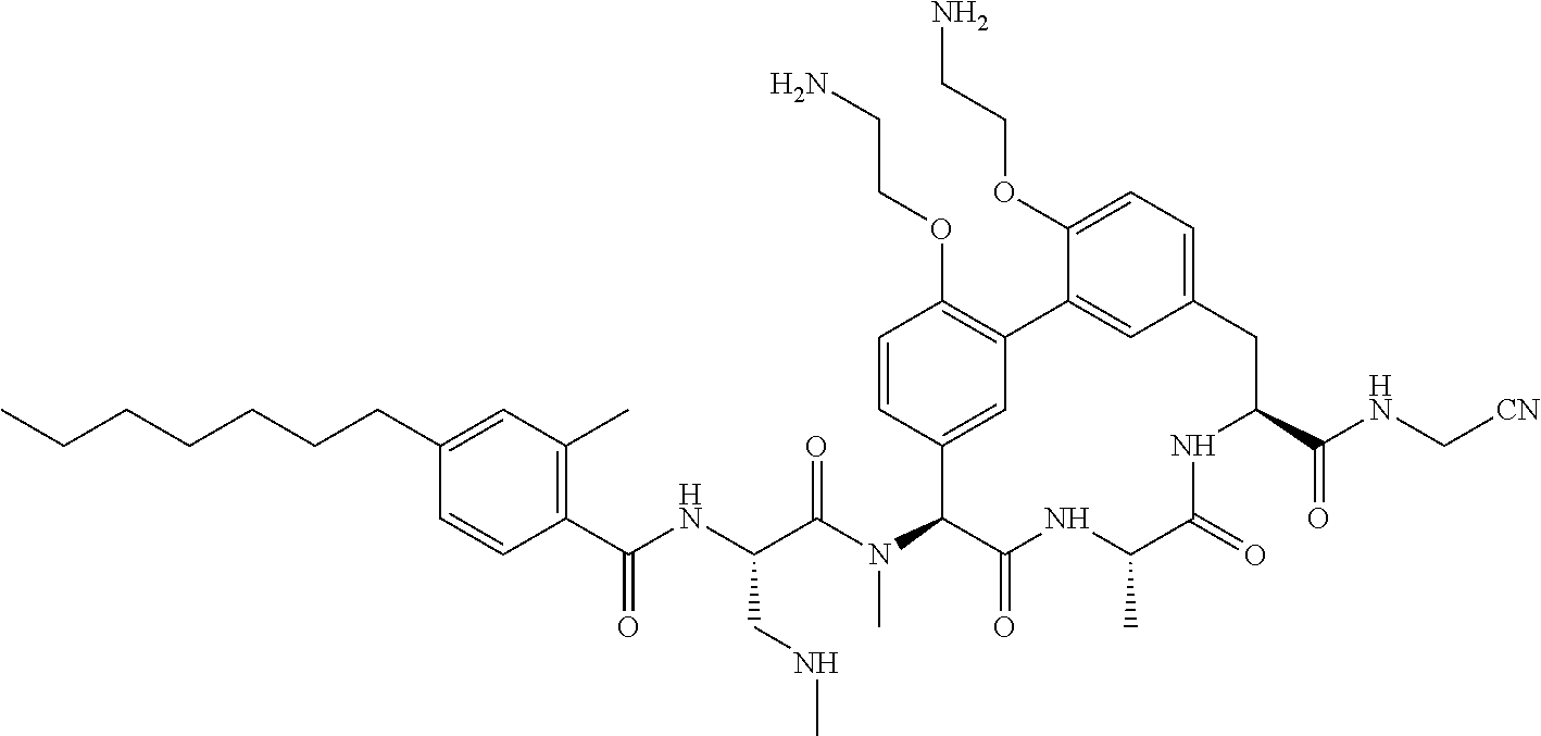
C1(C(NC(C(N(C2C(=O)NC(C)C(=O)NC(C(NC[CN])=O)CC3=CC=C(OCCN)C(=C3)C3=C(OCCN)C=CC2=C3)C)=O)CNC)=O)=C(C)C=C(CCCCCCC)C=C1
